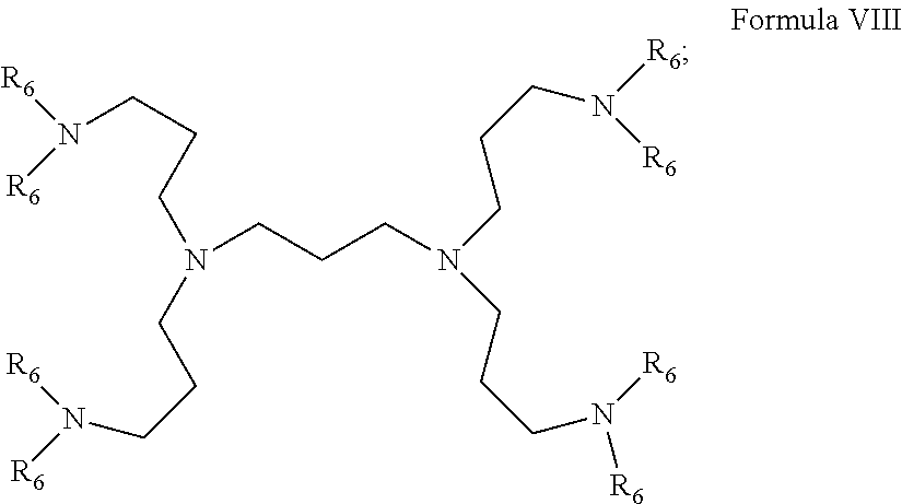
N(CCCN([R6])[R6])(CCCN([R6])[R6])CCCN(CCCN([R6])[R6])CCCN([R6])[R6]
